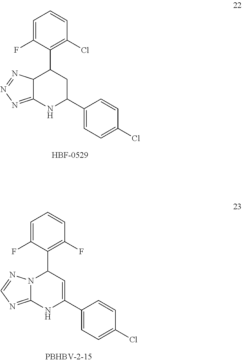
C1=C(F)C(C2C3C(=NN=N3)NC(C3=CC=C(Cl)C=C3)C2)=C(Cl)C=C1.C1=C(F)C(C2N3C(=NC=N3)NC(C3=CC=C(Cl)C=C3)=C2)=C(F)C=C1
